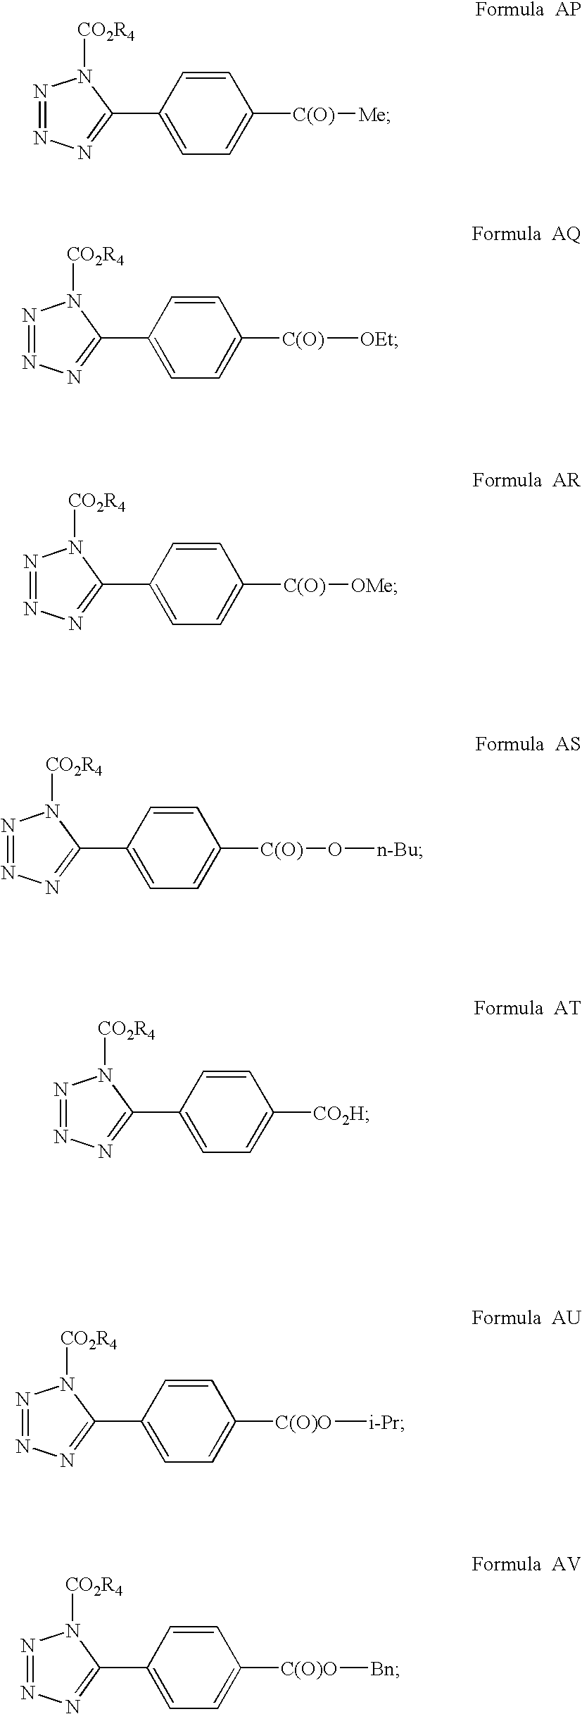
C1=CC(C2=NN=NN2[CO2R4])=CC=C1[C(O)][Me].C1=CC(C2=NN=NN2[CO2R4])=CC=C1[C(O)][OEt].C1=CC(C2=NN=NN2[CO2R4])=CC=C1[C(O)][OMe].C1=CC(C2=NN=NN2[CO2R4])=CC=C1[C(O)]O[n-Bu].C1=CC(C2=NN=NN2[CO2R4])=CC=C1[CO2H].C1=CC(C2=NN=NN2[CO2R4])=CC=C1[C(O)O][i-Pr].C1=CC(C2=NN=NN2[CO2R4])=CC=C1[C(O)O][Bn]
